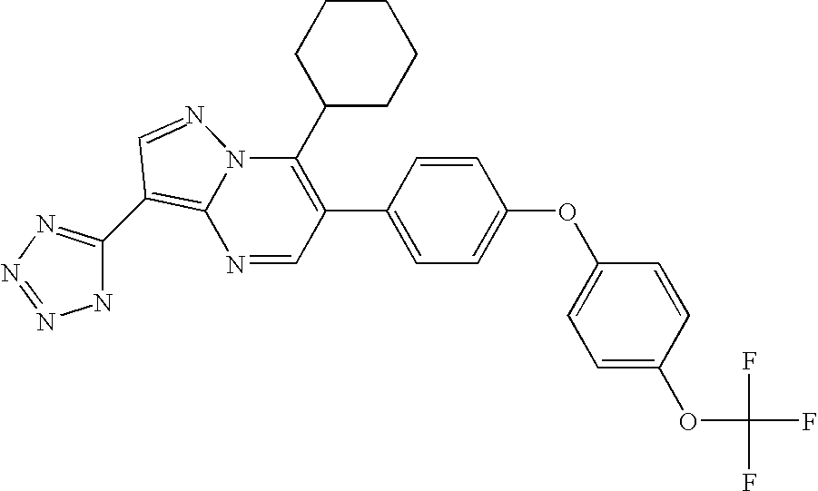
N1=CC(C2=CC=C(OC3=CC=C(OC(F)(F)F)C=C3)C=C2)=C(C2CCCCC2)N2C1=C(C1=NN=NN1)C=N2
